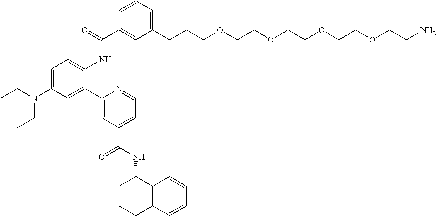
C(CCOCCOCCOCCOCCN)C1=CC=CC(C(NC2=CC=C(N(CC)CC)C=C2C2=CC(C(=O)NC3CCCC4=C3C=CC=C4)=CC=N2)=O)=C1
